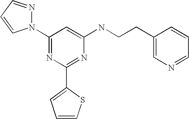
C1(N2N=CC=C2)=NC(C2=CC=CS2)=NC(NCCC2=CN=CC=C2)=C1
